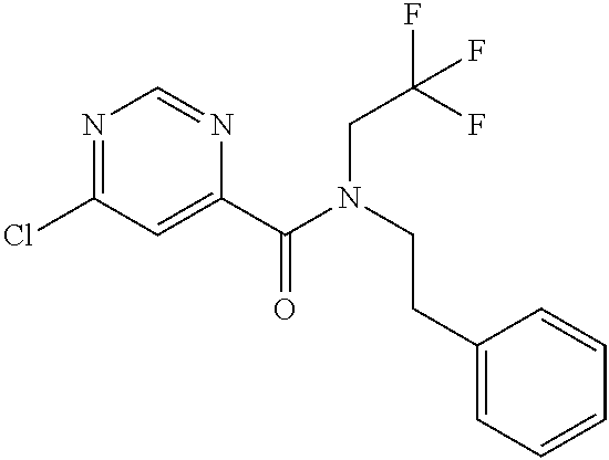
N1=C(Cl)C=C(C(=O)N(CCC2=CC=CC=C2)CC(F)(F)F)N=C1
